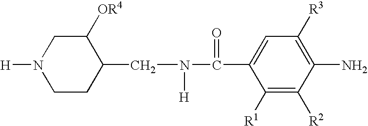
C1([R1])=C([R2])C(N)=C([R3])C=C1C(N([H])CC1C([OR4])CN([H])CC1)=O
